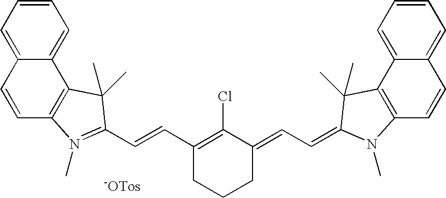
C1=CC=C2C(=C1)C1=C(C=C2)N(C)=C(C=CC2=C(Cl)C(=CC=C3C(C)(C)C4=C(C=CC5=CC=CC=C54)N3C)CCC2)C1(C)C.[-OTos]
